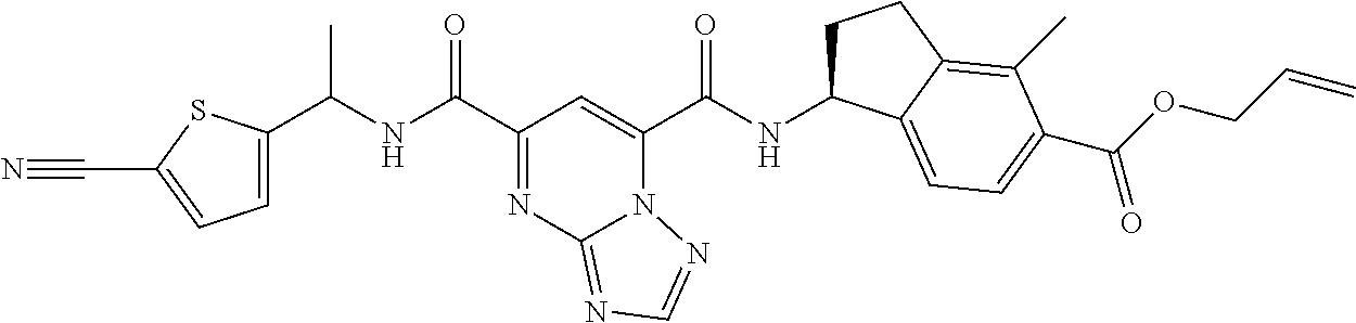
C1=C(C(NC(C2=NC3=NC=NN3C(C(NC3CCC4=C(C)C(C(=O)OCC=C)=CC=C34)=O)=C2)=O)C)SC(C#N)=C1
